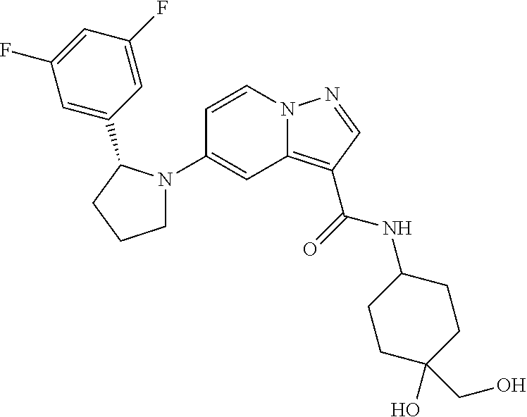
C1(N2CCCC2C2=CC(F)=CC(F)=C2)=CC2=C(C(=O)NC3CCC(O)(CO)CC3)C=NN2C=C1
